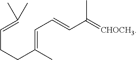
C(CCC(=CC=CC(C)=[CHOCH3])C)=C(C)C
